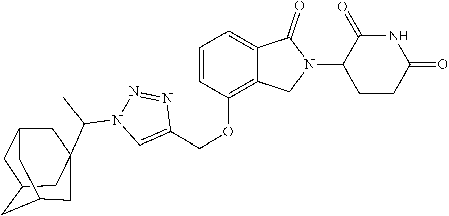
C1(OCC2=CN(C(C)C34CC5CC(C3)CC(C4)C5)N=N2)=C2C(=CC=C1)C(=O)N(C1CCC(=O)NC1=O)C2
